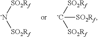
[SO2Rf][-N][SO2Rf].[SO2Rf][-C]([SO2Rf])[SO2Rf]
